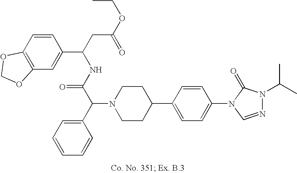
N1(C(C2=CC=CC=C2)C(NC(CC(OCC)=O)C2=CC3=C(C=C2)OCO3)=O)CCC(C2=CC=C(N3C=NN(C(C)C)C3=O)C=C2)CC1
